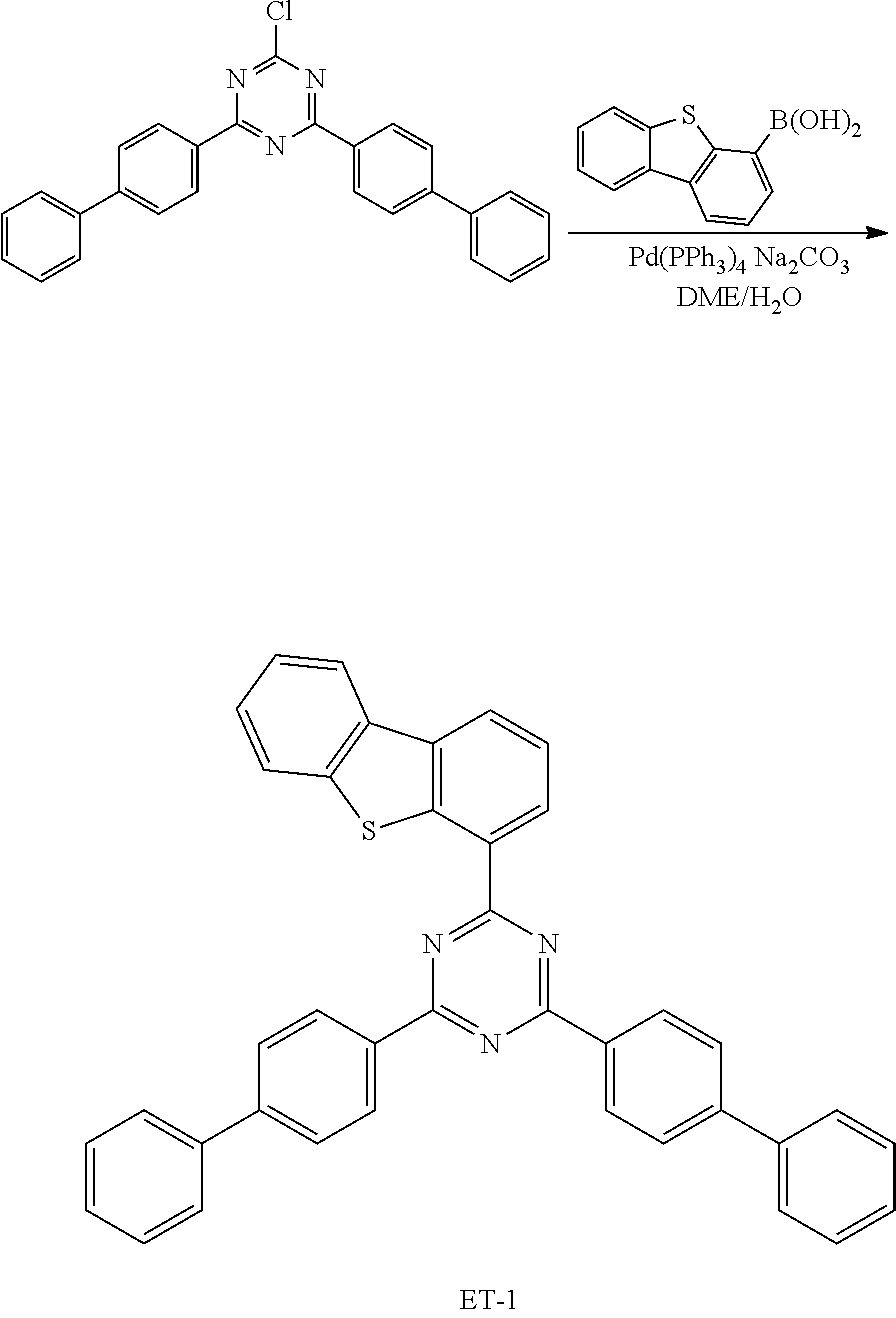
ClC1=NC(C2=CC=C(C3=CC=CC=C3)C=C2)=NC(C2=CC=C(C3=CC=CC=C3)C=C2)=N1.C1=CC=C2C(=C1)SC1=C2C=CC=C1[B(OH)2].C12=C(C(C3=NC(C4=CC=C(C5=CC=CC=C5)C=C4)=NC(C4=CC=C(C5=CC=CC=C5)C=C4)=N3)=CC=C1)SC1=C2C=CC=C1
